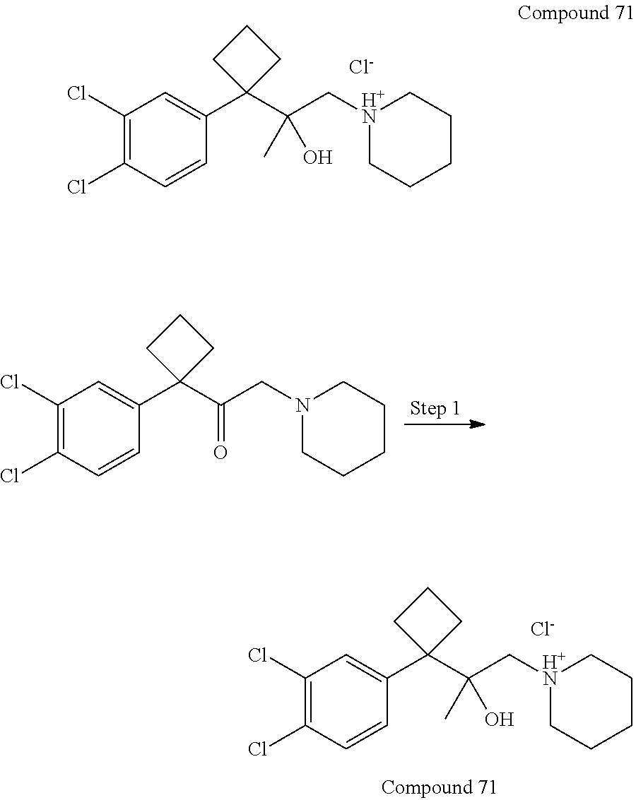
[Cl-].C1(Cl)=C(Cl)C=CC(C2(C(C[H+N]3CCCCC3)(O)C)CCC2)=C1.[Cl-].C1(Cl)=C(Cl)C=CC(C2(C(C[H+N]3CCCCC3)(O)C)CCC2)=C1.C1(Cl)=C(Cl)C=CC(C2(C(CN3CCCCC3)=O)CCC2)=C1
